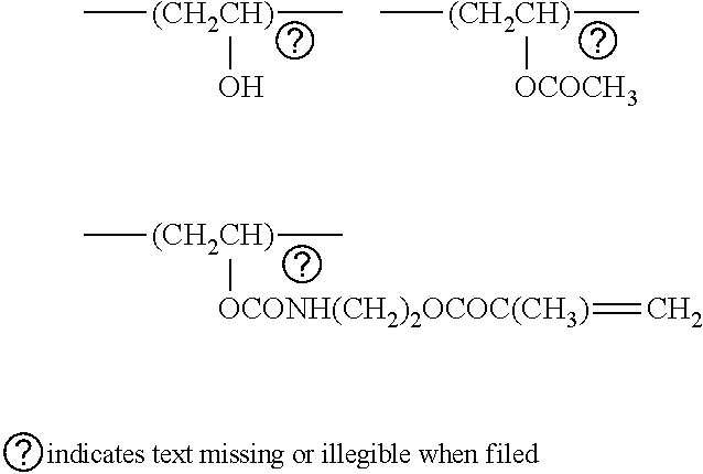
C[(CH2CH)](C)O.C[(CH2CH)](C)[OCOCH3].C[(CH2CH)](C)[OCONH(CH2)2OCOC(CH3)]=C
